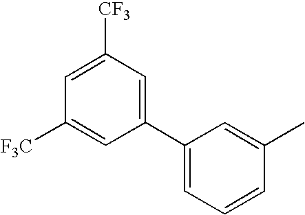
C1([CF3])=CC([F3C])=CC(C2=CC=CC(C)=C2)=C1
